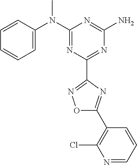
C1=CC(N(C2=NC(C3=NOC(C4=C(Cl)N=CC=C4)=N3)=NC(N)=N2)C)=CC=C1
